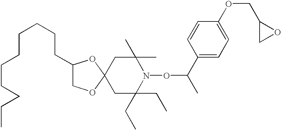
C1C(CC)(CC)N(OC(C)C2=CC=C(OCC3CO3)C=C2)C(C)(C)CC12OCC(CCCCCCCCCC)O2
